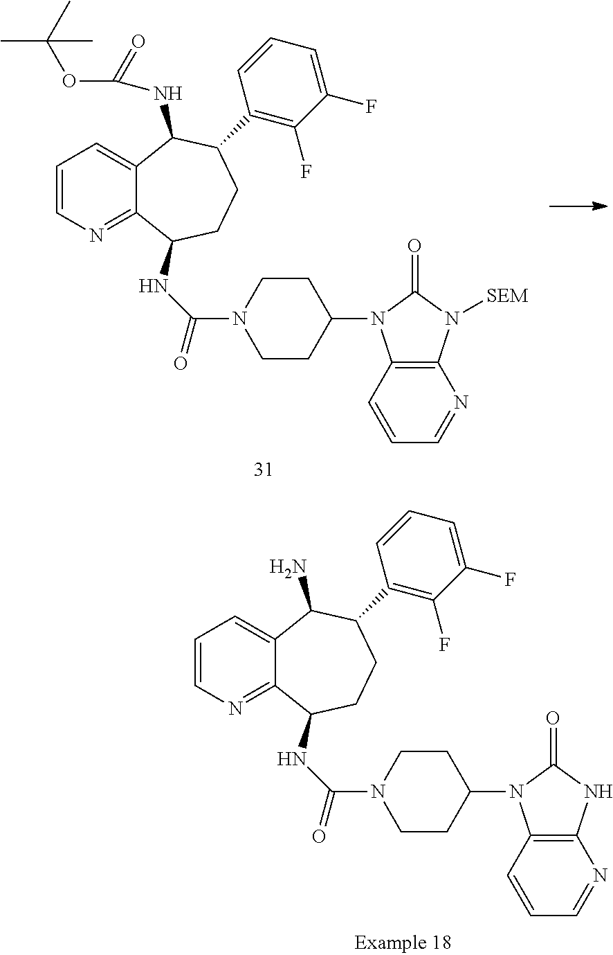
C1=CN=C2C(=C1)C(NC(=O)OC(C)(C)C)C(C1=C(F)C(F)=CC=C1)CCC2NC(N1CCC(N2C3=C(N([SEM])C2=O)N=CC=C3)CC1)=O.C1=CN=C2C(=C1)C(N)C(C1=C(F)C(F)=CC=C1)CCC2NC(N1CCC(N2C3=C(NC2=O)N=CC=C3)CC1)=O
